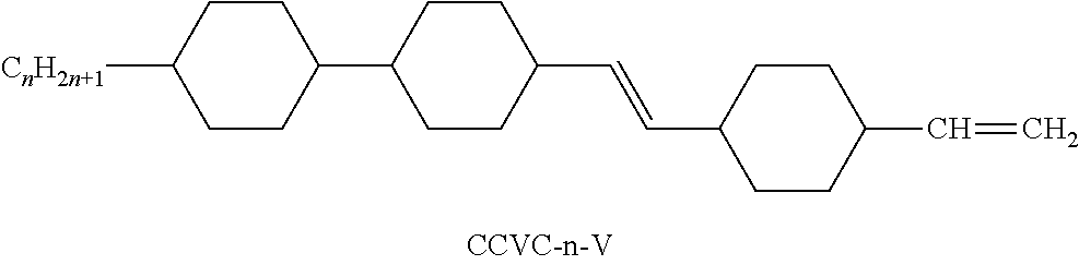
[CnH2n+1]C1CCC(C2CCC(C=CC3CCC(C=C)CC3)CC2)CC1
